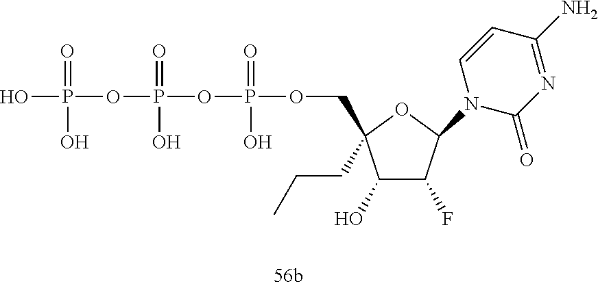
OP(=O)(O)OP(=O)(O)OP(=O)(O)OCC1(CCC)C(O)C(F)C(N2C(=O)N=C(N)C=C2)O1
